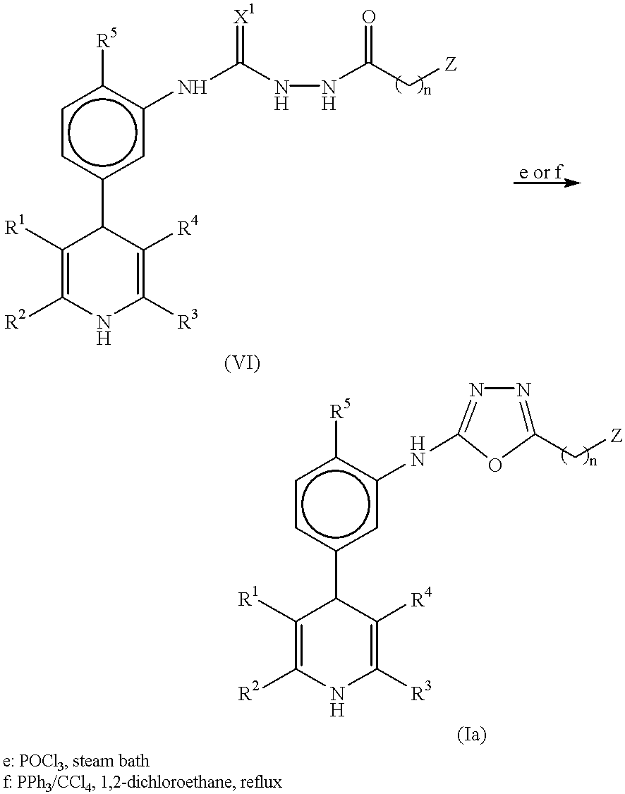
C1([R1])=C([R2])NC([R3])=C([R4])C1c1cc(NC(NNC(C[Z])=O)=[X1])c([R5])cc1.C1([R1])=C([R2])NC([R3])=C([R4])C1c1cc(NC2=NN=C(C[Z])O2)c([R5])cc1
